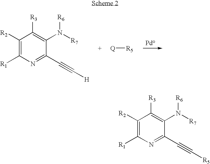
C1([R2])=C([R1])N=C(C#C[H])C(N([R7])[R6])=C1[R3].[Q][R5].C1([R2])=C([R1])N=C(C#C[R5])C(N([R7])[R6])=C1[R3]
